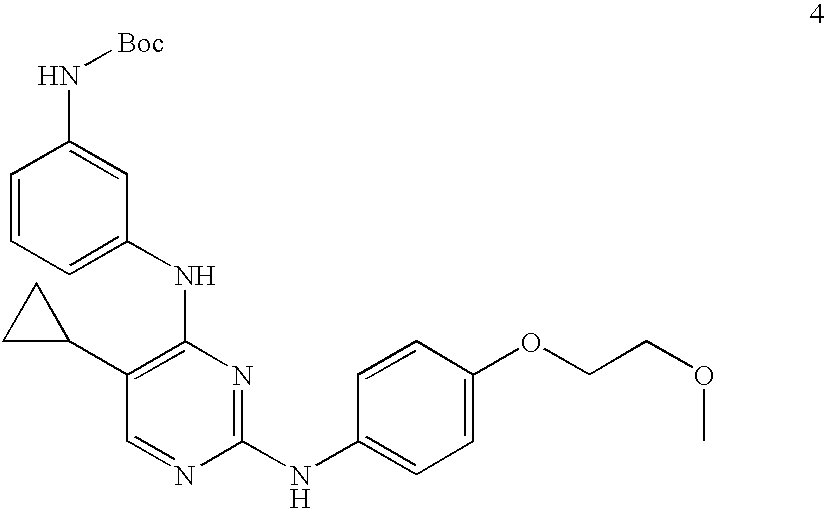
C1=CC(N[Boc])=CC(NC2=C(C3CC3)C=NC(NC3=CC=C(OCCOC)C=C3)=N2)=C1
